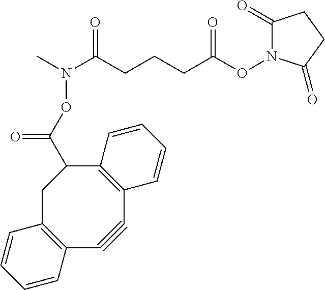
C1(=O)N(OC(CCCC(N(C)OC(=O)C2C3=C(C#CC4=C(C2)C=CC=C4)C=CC=C3)=O)=O)C(=O)CC1
